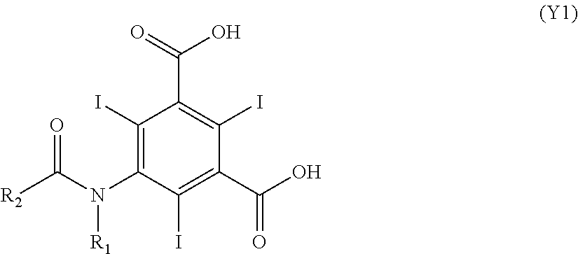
[R2]C(N(C1=C(I)C(C(=O)O)=C(I)C(C(O)=O)=C1I)[R1])=O
